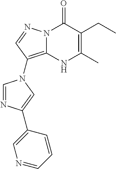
N12C(=C(N3C=NC(C4=CN=CC=C4)=C3)C=N1)NC(C)=C(CC)C2=O
